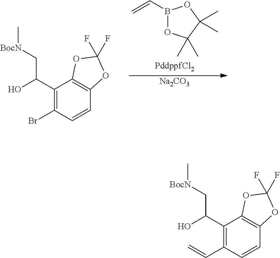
B1(C=C)OC(C)(C)C(C)(C)O1.[Na2CO3].C1(Br)=C(C(C[BocN]C)O)C2=C(C=C1)OC(F)(F)O2.C1(C=C)=C(C(C[BocN]C)O)C2=C(C=C1)OC(F)(F)O2
